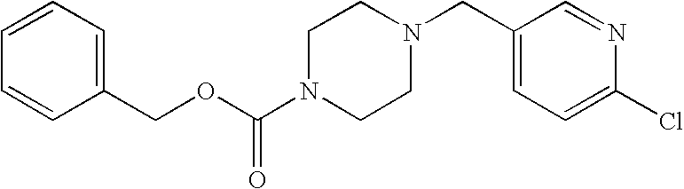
C(OC(N1CCN(CC2=CC=C(Cl)N=C2)CC1)=O)C1=CC=CC=C1
